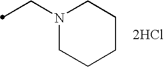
C(N1CCCCC1)C.[2HCl]
